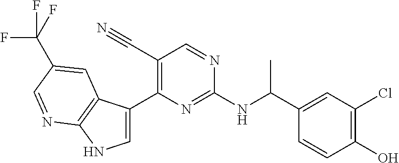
C1=C(C2=C(C#N)C=NC(NC(C3=CC(Cl)=C(O)C=C3)C)=N2)C2=C(N1)N=CC(C(F)(F)F)=C2
